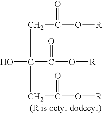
OC(CC(=O)O[R])(C(=O)O[R])CC(=O)O[R]
